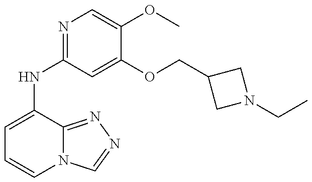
C1=C(NC2=NC=C(OC)C(OCC3CN(CC)C3)=C2)C2=NN=CN2C=C1
